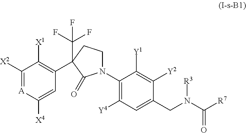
C1([X2])=[A]C([X4])=CC(C2(C(F)(F)F)CCN(C3=C([Y4])C=C(CN([R3])C([R7])=O)C([Y2])=C3[Y1])C2=O)=C1[X1]
